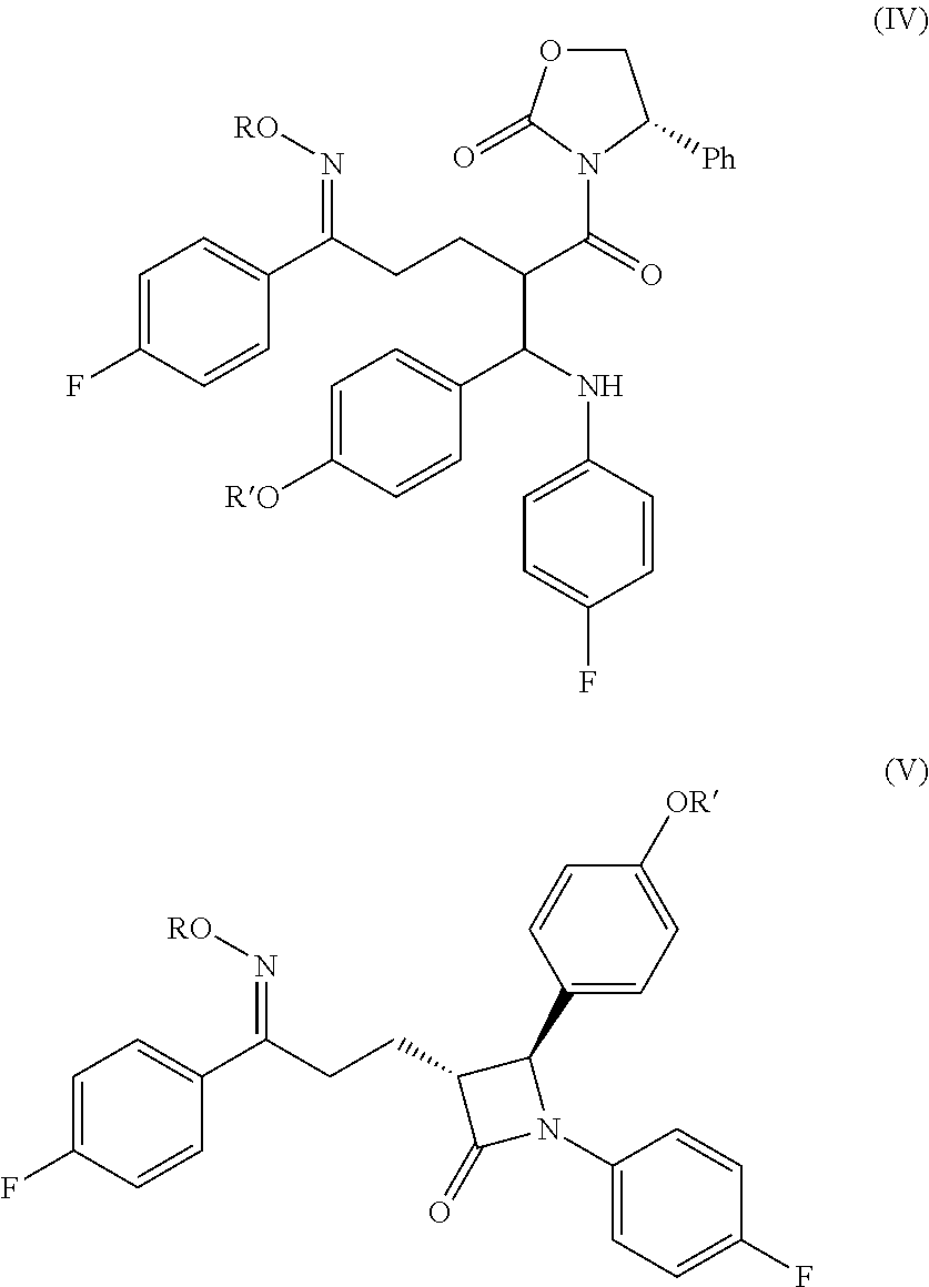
C1=C(F)C=CC(C(CCC(C(=O)N2C(=O)OCC2[Ph])C(C2=CC=C([RO])C=C2)NC2=CC=C(F)C=C2)=N[RO])=C1.C1=C(F)C=CC(C(CCC2C(=O)N(C3=CC=C(F)C=C3)C2C2=CC=C([OR])C=C2)=N[RO])=C1
